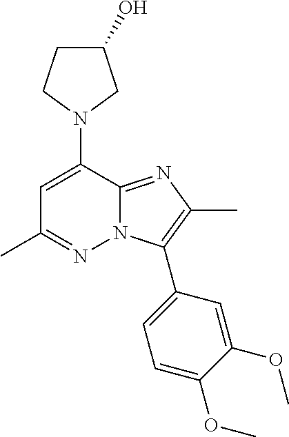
N1(C2=CC(C)=NN3C2=NC(C)=C3C2=CC=C(OC)C(OC)=C2)CC(O)CC1
